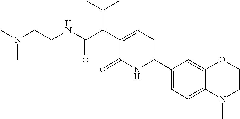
C1(C2=CC=C(C(C(NCCN(C)C)=O)C(C)C)C(=O)N2)=CC=C2C(=C1)OCCN2C
